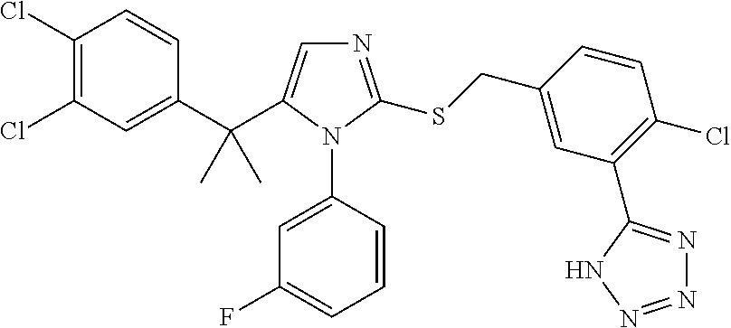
C1(C(C2=CN=C(SCC3=CC(C4=NN=NN4)=C(Cl)C=C3)N2C2=CC(F)=CC=C2)(C)C)=CC(Cl)=C(Cl)C=C1
